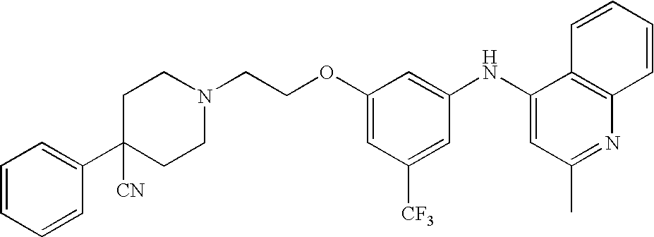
C1(C2([CN])CCN(CCOC3=CC([CF3])=CC(NC4=CC(C)=NC5=C4C=CC=C5)=C3)CC2)=CC=CC=C1
